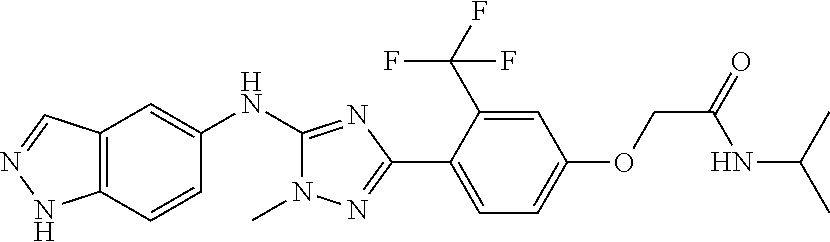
C12=C(C=CC(NC3=NC(C4=CC=C(OCC(=O)NC(C)C)C=C4C(F)(F)F)=NN3C)=C1)NN=C2
